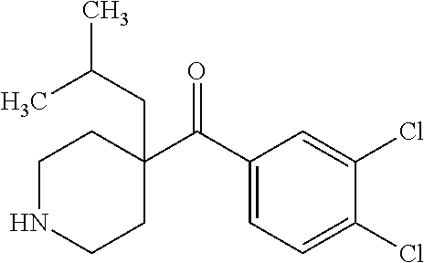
C1(C(C2=CC=C(Cl)C(Cl)=C2)=O)(CC(C)C)CCNCC1
